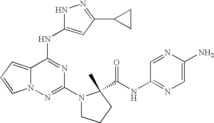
C1(N2CCCC2(C(=O)NC2=NC=C(N)N=C2)C)=NN2C(=CC=C2)C(NC2=CC(C3CC3)=NN2)=N1
